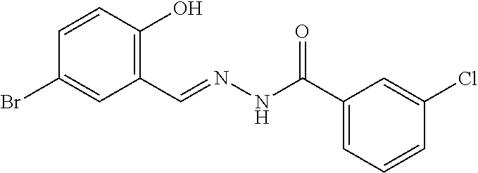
C1=CC(O)=C(C=NNC(C2=CC=CC(Cl)=C2)=O)C=C1Br
